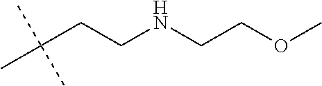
C(C(C)(C)C)CNCCOC
